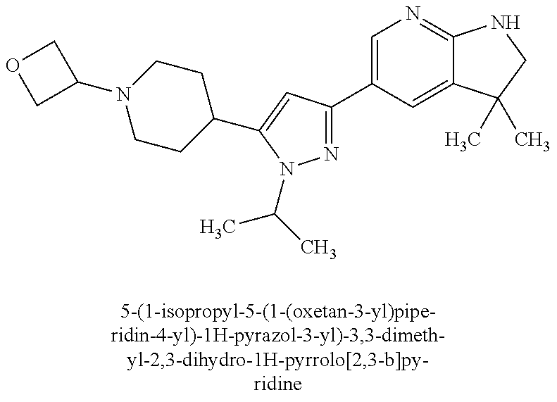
C1CC(C2=CC(C3=CN=C4C(=C3)C(C)(C)CN4)=NN2C(C)C)CCN1C1COC1
